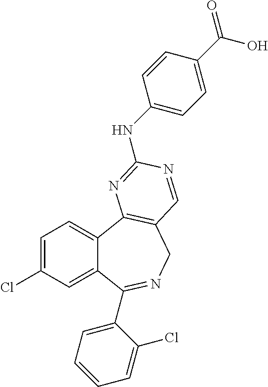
C1=C(Cl)C=C2C(=C1)C1=C(CN=C2C2=CC=CC=C2Cl)C=NC(NC2=CC=C(C(=O)O)C=C2)=N1
